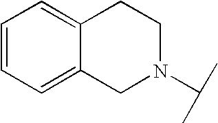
C1N(C(C)C)CCC2=CC=CC=C12
